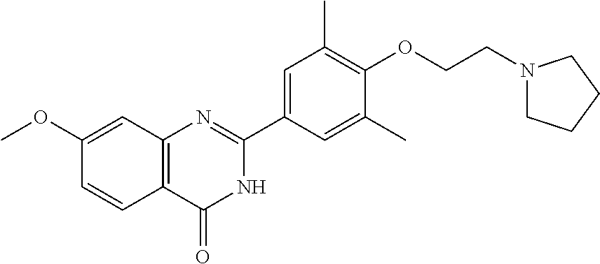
C1(OC)=CC2=C(C=C1)C(=O)NC(C1=CC(C)=C(OCCN3CCCC3)C(C)=C1)=N2
